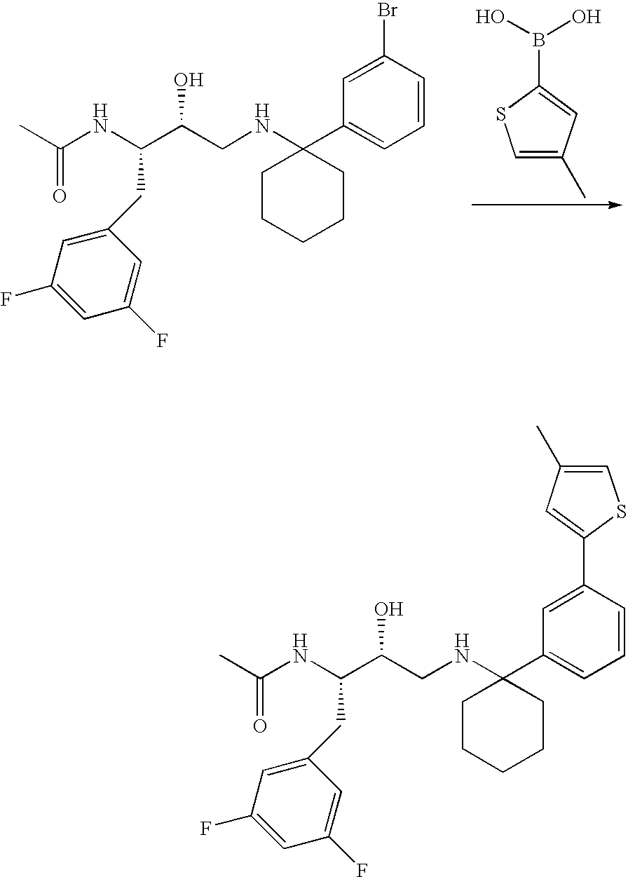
N(C(C(CNC1(C2=CC=CC(Br)=C2)CCCCC1)O)CC1=CC(F)=CC(F)=C1)C(C)=O.OB(O)C1=CC(C)=CS1.N(C(C(CNC1(C2=CC=CC(C3=CC(C)=CS3)=C2)CCCCC1)O)CC1=CC(F)=CC(F)=C1)C(C)=O
